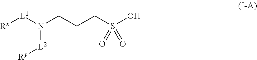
N(CCCS(O)(=O)=O)([L1][Rx])[L2][Ry]
